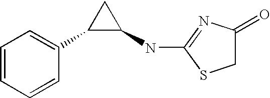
C1=CC=CC(C2C(NC3=NC(=O)CS3)C2)=C1
